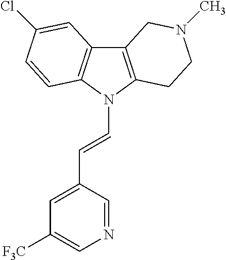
C12=C(N(C=CC3=CC([F3C])=CN=C3)C3=C1C=C(Cl)C=C3)CCN(C)C2
